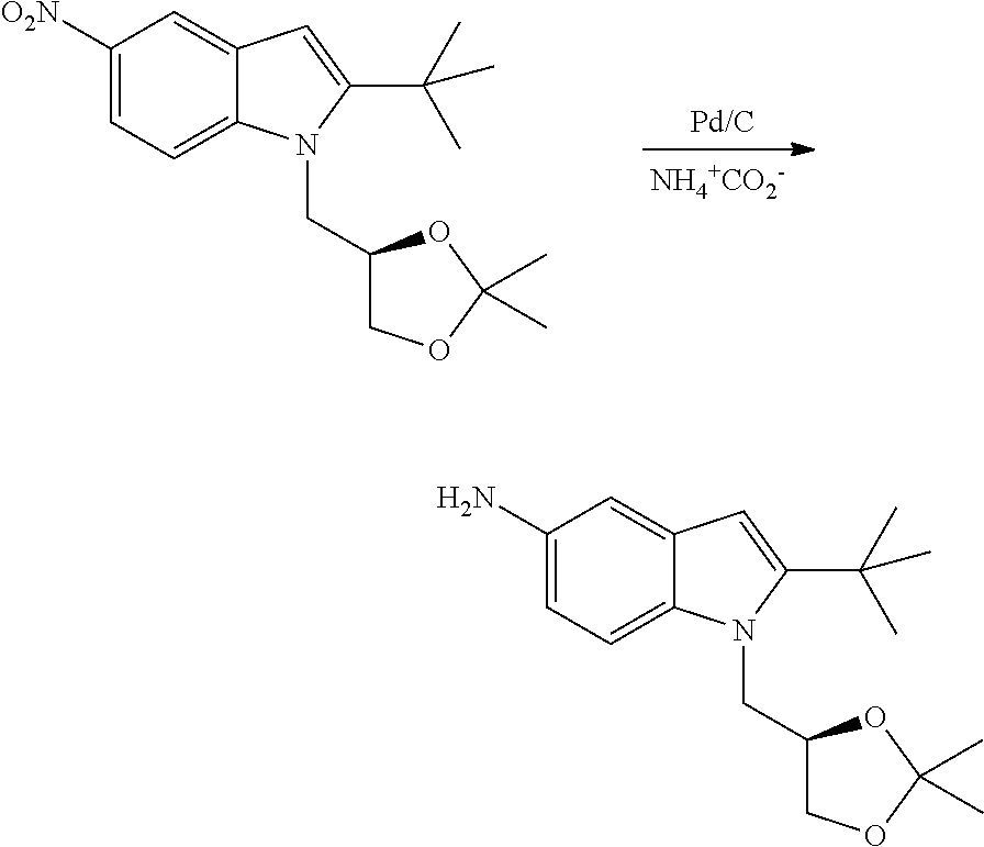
C1(N)=CC=C2C(=C1)C=C(C(C)(C)C)N2CC1COC(C)(C)O1.C1([O2N])=CC=C2C(=C1)C=C(C(C)(C)C)N2CC1COC(C)(C)O1.[NH4+CO2-]
